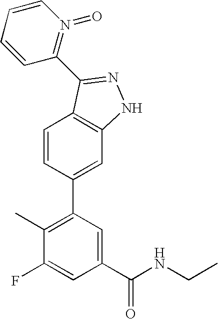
C1=CC(C2=C(C)C(F)=CC(C(NCC)=O)=C2)=CC2=C1C(C1=N(=O)C=CC=C1)=NN2
